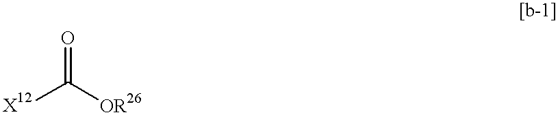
[X12]C([OR26])=O
